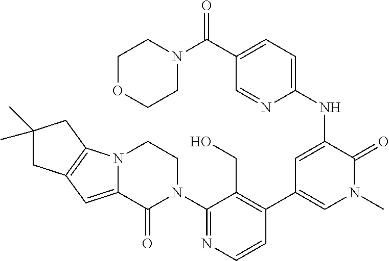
C12=C(N3C(=C1)C(=O)N(C1=NC=CC(C4=CN(C)C(=O)C(NC5=CC=C(C(N6CCOCC6)=O)C=N5)=C4)=C1CO)CC3)CC(C)(C)C2
